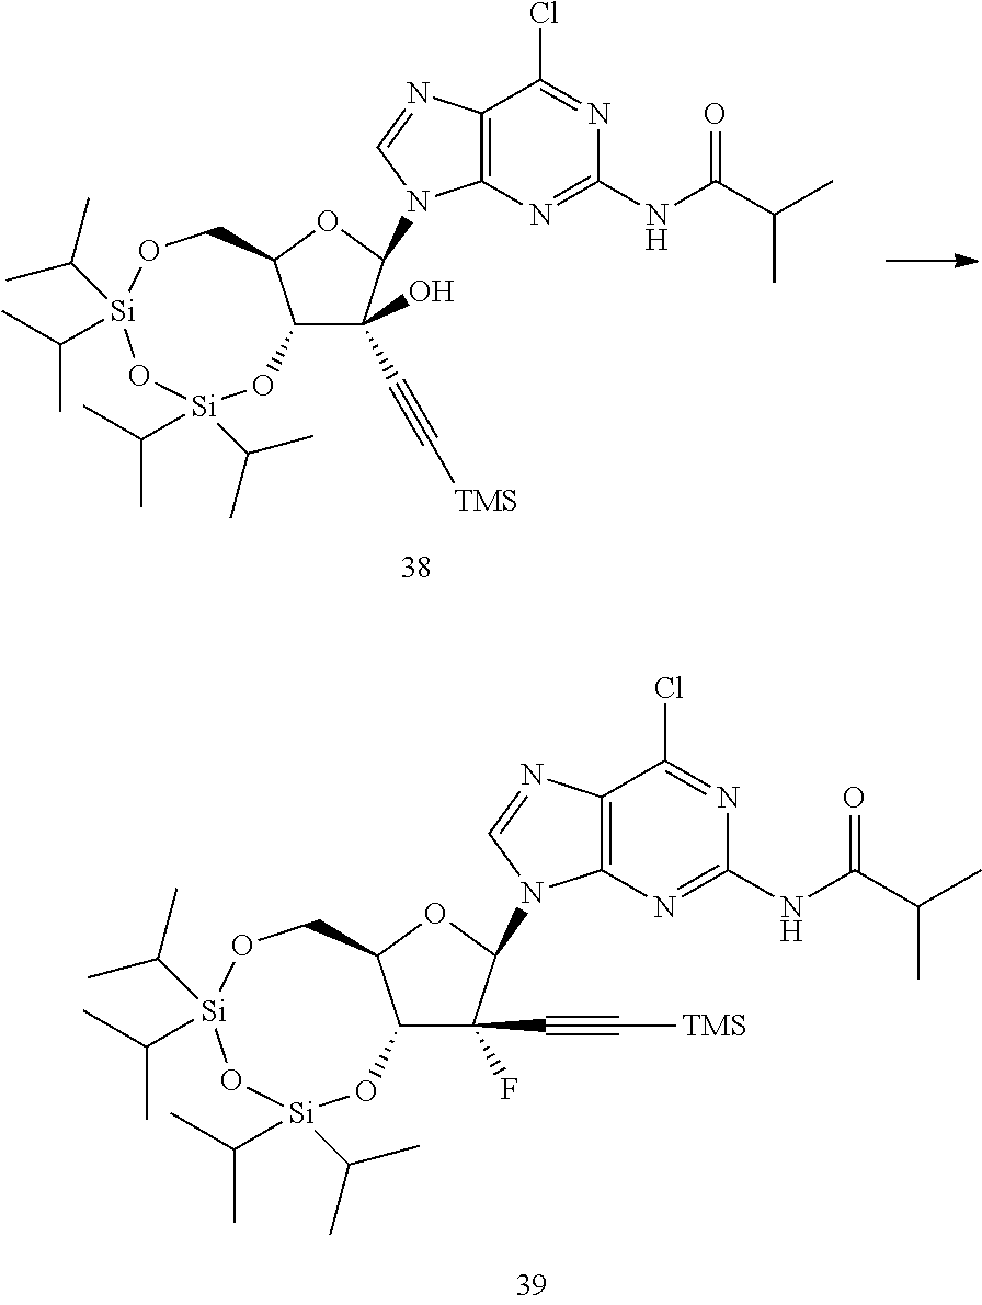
C12C(OC(N3C4=C(C(Cl)=NC(NC(C(C)C)=O)=N4)N=C3)C1(C#C[TMS])O)CO[Si](C(C)C)(C(C)C)O[Si](C(C)C)(C(C)C)O2.C12C(OC(N3C4=C(C(Cl)=NC(NC(C(C)C)=O)=N4)N=C3)C1(F)C#C[TMS])CO[Si](C(C)C)(C(C)C)O[Si](C(C)C)(C(C)C)O2
